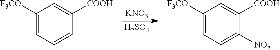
[KNO3].[H2SO4].C1([F3CO])=CC=CC([COOH])=C1.C1([F3CO])=CC=C([NO2])C([COOH])=C1
